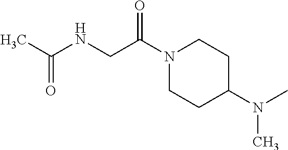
C1N(C(CNC(C)=O)=O)CCC(N(C)C)C1
